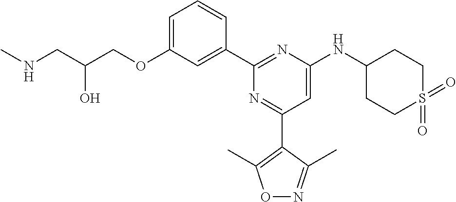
C1=C(OCC(CNC)O)C=C(C2=NC(NC3CCS(=O)(=O)CC3)=CC(C3=C(C)ON=C3C)=N2)C=C1
